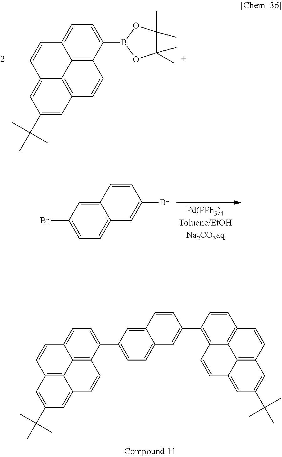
C1=C(C2=CC=C3C(=C2)C=CC(C2=C4C5=C(C=C2)C=CC2=C5C(=CC(C(C)(C)C)=C2)C=C4)=C3)C2=C3C(=C1)C=CC1=C3C(=CC(C(C)(C)C)=C1)C=C2.C1=C(B2OC(C)(C)C(C)(C)O2)C2=C3C(=C1)C=CC1=CC(C(C)(C)C)=CC(=C31)C=C2.C12=CC(Br)=CC=C1C=C(Br)C=C2
